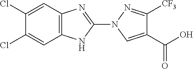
C12=C(N=C(N3C=C(C(O)=O)C([CF3])=N3)N1)C=C(Cl)C(Cl)=C2
